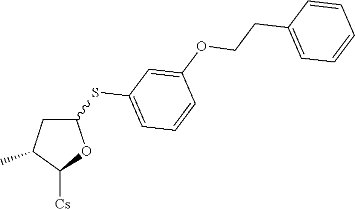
C1C(SC2=CC=CC(OCCC3=CC=CC=C3)=C2)OC([Cs])C1C
